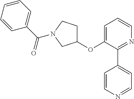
C1(OC2=CC=CN=C2C2=CC=NC=C2)CCN(C(C2=CC=CC=C2)=O)C1
